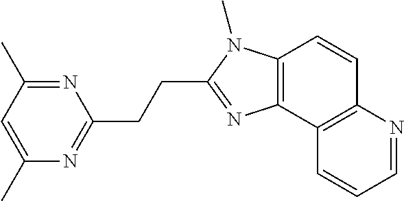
C1(C)=CC(C)=NC(CCC2=NC3=C(N2C)C=CC2=C3C=CC=N2)=N1
